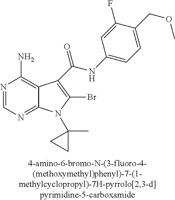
N1=CN=C2C(=C1N)C(C(=O)NC1=CC=C(COC)C(F)=C1)=C(Br)N2C1(C)CC1
